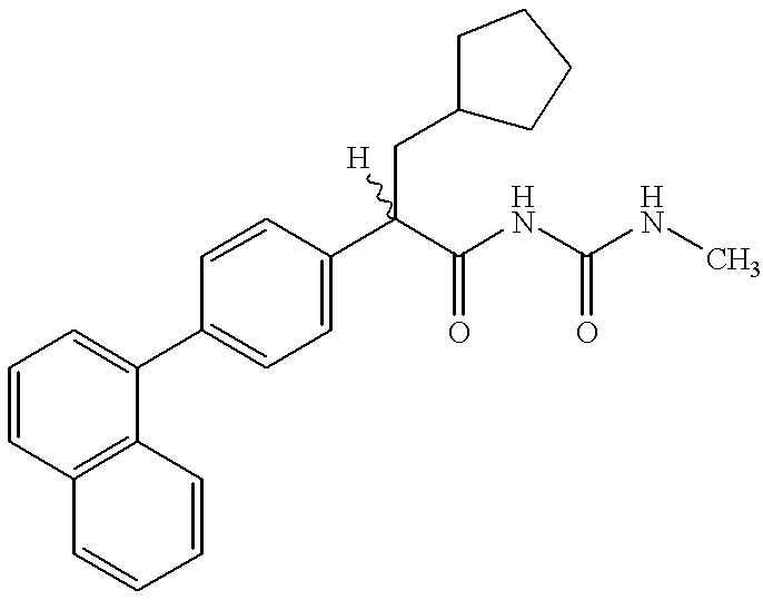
C1=C(C(C(=O)NC(=O)NC)(CC2CCCC2)[H])C=CC(C2=CC=CC3=C2C=CC=C3)=C1
